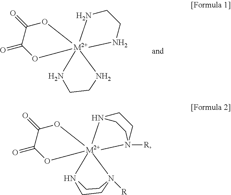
C1(=O)C(=O)O[M2+]23(O1)(NCCN2)NCCN3.C1(=O)C(=O)O[M2+]23(O1)(N1CCN2([R])CC1)N(CCC)([R])CCN3
